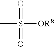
CS(=O)([OR8])=O
